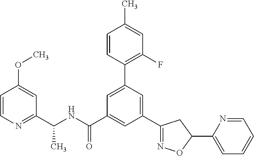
C1(C2=NOC(C3=CC=CC=N3)C2)=CC(C2=C(F)C=C(C)C=C2)=CC(C(NC(C2=NC=CC(OC)=C2)C)=O)=C1
